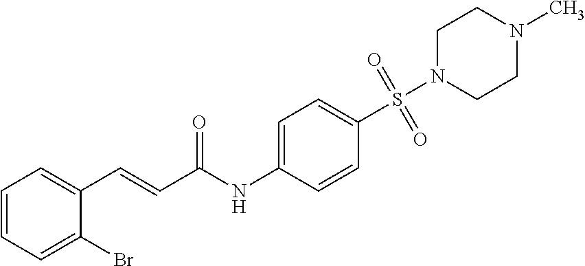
C1=CC=C(Br)C(C=CC(NC2=CC=C(S(=O)(N3CCN(C)CC3)=O)C=C2)=O)=C1
